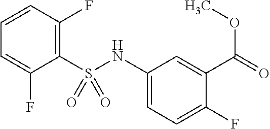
C1(NS(C2=C(F)C=CC=C2F)(=O)=O)=CC=C(F)C(C(=O)OC)=C1
